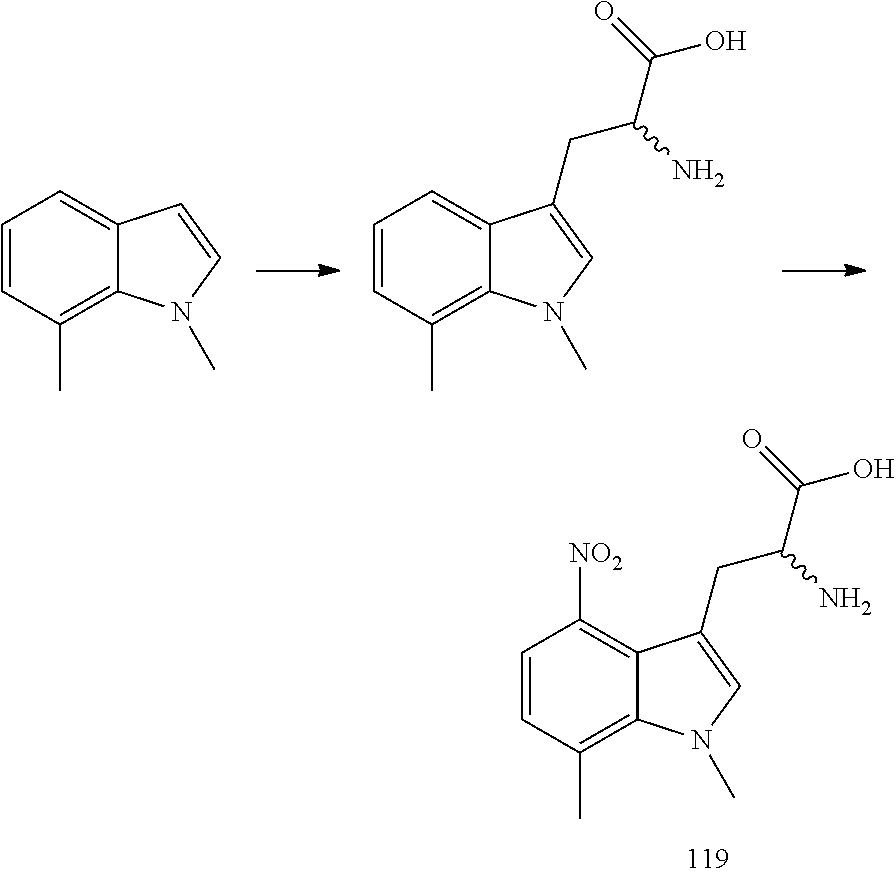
C1=CC(C)=C2C(=C1[NO2])C(CC(C(=O)O)N)=CN2C.C1=CC(C)=C2C(=C1)C(CC(C(=O)O)N)=CN2C.C1=CC(C)=C2C(=C1)C=CN2C
